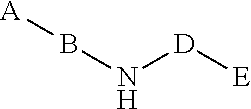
B(N[D][E])[A]
